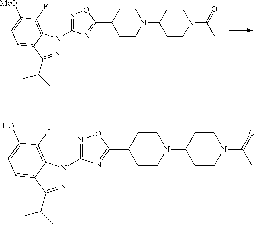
N1=C(C(C)C)C2=CC=C(O)C(F)=C2N1C1=NOC(C2CCN(C3CCN(C(C)=O)CC3)CC2)=N1.N1=C(C(C)C)C2=CC=C([MeO])C(F)=C2N1C1=NOC(C2CCN(C3CCN(C(C)=O)CC3)CC2)=N1
